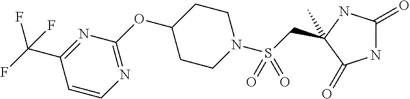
C(S(N1CCC(OC2=NC=CC(C(F)(F)F)=N2)CC1)(=O)=O)C1(C)NC(=O)NC1=O
